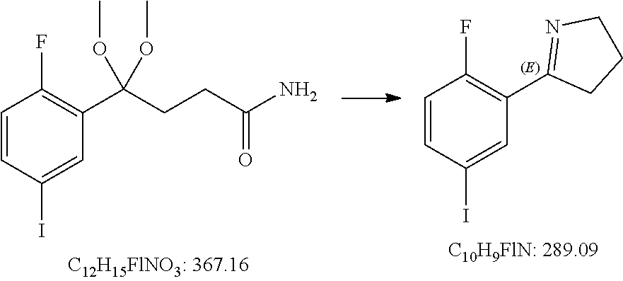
C1=CC(I)=CC(C(CCC(N)=O)(OC)OC)=C1F.C1=CC(I)=CC(C2=NCCC2)=C1F
